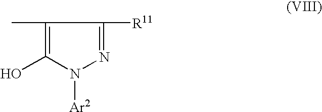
C1(C)=C(O)N([Ar2])N=C1[R11]
